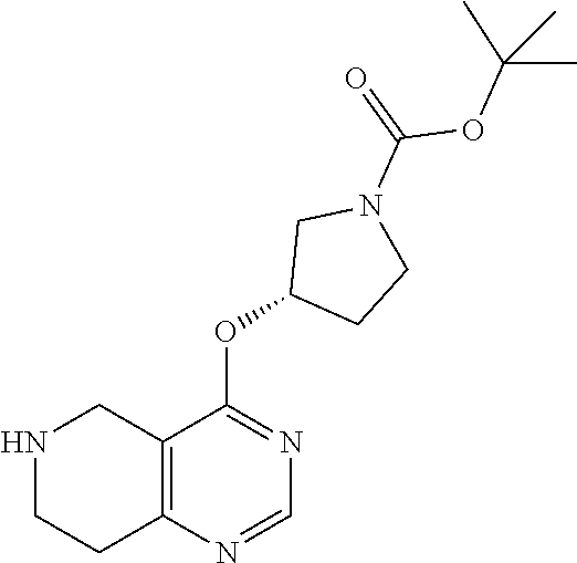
C12=C(N=CN=C1OC1CCN(C(OC(C)(C)C)=O)C1)CCNC2
